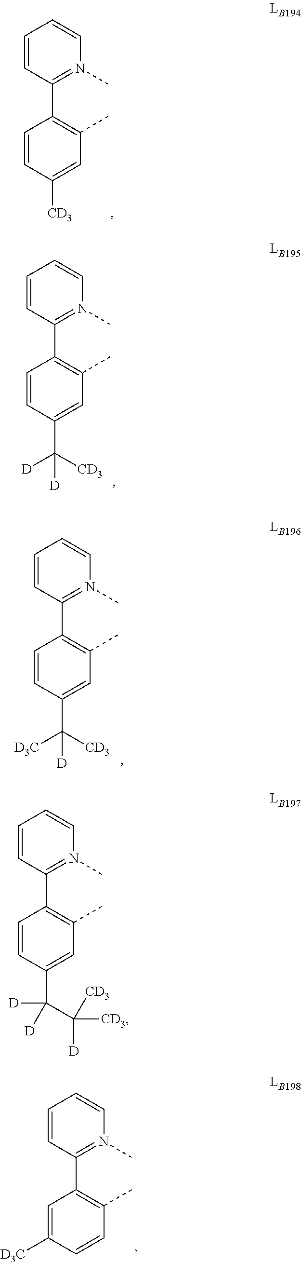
C1=CC(C2=C(C)C=C([CD3])C=C2)=N(C)C=C1.C1=CC(C2=C(C)C=C(C([CD3])([D])[D])C=C2)=N(C)C=C1.C1=CC(C2=C(C)C=C(C([CD3])([D3C])[D])C=C2)=N(C)C=C1.C1=CC(C2=C(C)C=CC([D3C])=C2)=N(C)C=C1.C1=CC(C2=C(C)C=C(C([D])([D])C([CD3])([CD3])[D])C=C2)=N(C)C=C1
